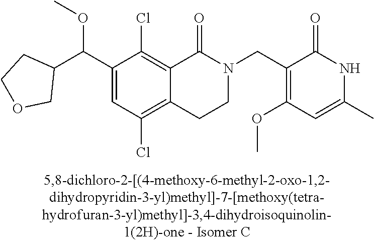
C1(C(C2CCOC2)OC)=CC(Cl)=C2C(=C1Cl)C(=O)N(CC1=C(OC)C=C(C)NC1=O)CC2
